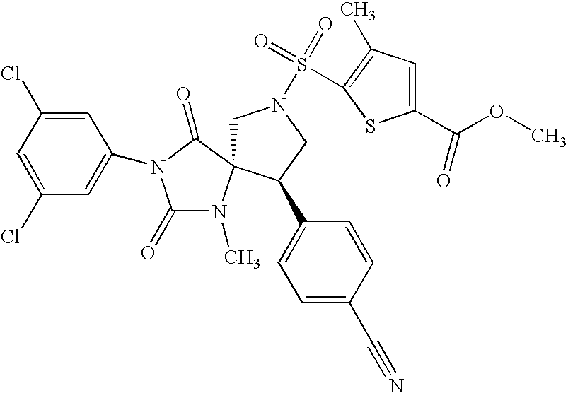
ClC1=CC(N2C(=O)N(C)C3(C2=O)CN(S(=O)(=O)C2=C(C)C=C(C(OC)=O)S2)CC3C2=CC=C(C#N)C=C2)=CC(Cl)=C1
